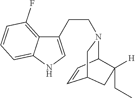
C12=C(F)C=CC=C1NC=C2CCN1C2C=CC(C1)CC2([H])CC
